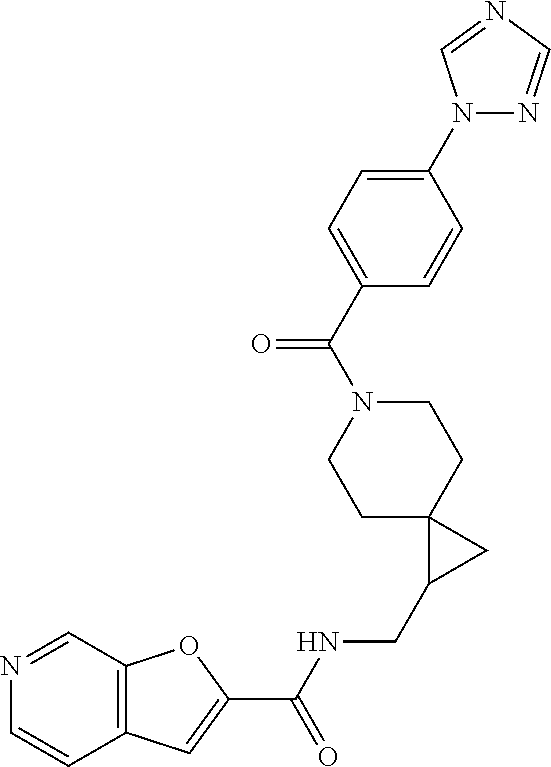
C12=C(C=NC=C1)OC(C(NCC1CC13CCN(C(=O)C1=CC=C(N4N=CN=C4)C=C1)CC3)=O)=C2
